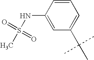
C1=CC(NS(C)(=O)=O)=CC(C(C)(C)C)=C1
